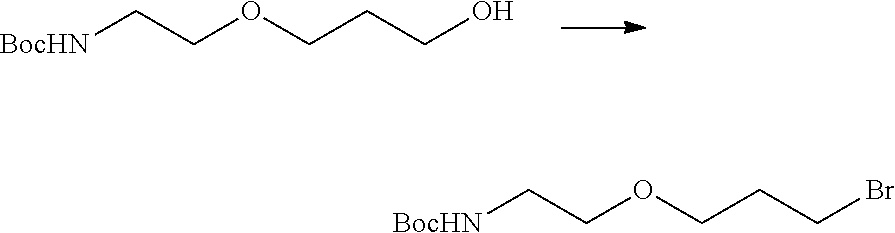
[BocHN]CCOCCCO.[BocHN]CCOCCCBr
